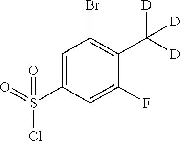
C1=C(S(=O)(Cl)=O)C=C(F)C(C([D])([D])[D])=C1Br
